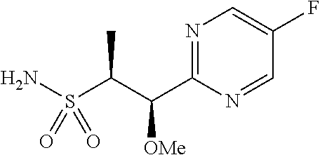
N1=C(C(C(S(N)(=O)=O)C)[OMe])N=CC(F)=C1
